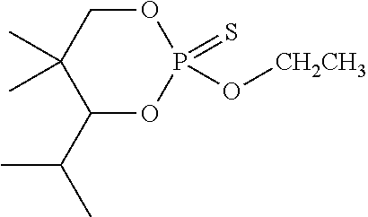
C1(C)(C)C(C(C)C)OP(=S)(O[CH2CH3])OC1
